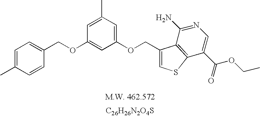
C1=C(C)C=CC(COC2=CC(OCC3=CSC4=C3C(N)=NC=C4C(=O)OCC)=CC(C)=C2)=C1.[C26H26N2O4S]
